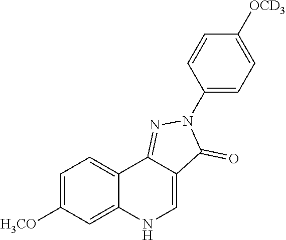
N1=C2C(=CNC3=CC([H3CO])=CC=C23)C(=O)N1C1=CC=C([OCD3])C=C1
